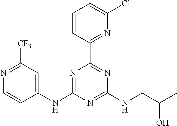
C1(NC2=NC(C3=NC(Cl)=CC=C3)=NC(NCC(O)C)=N2)=CC([CF3])=NC=C1
